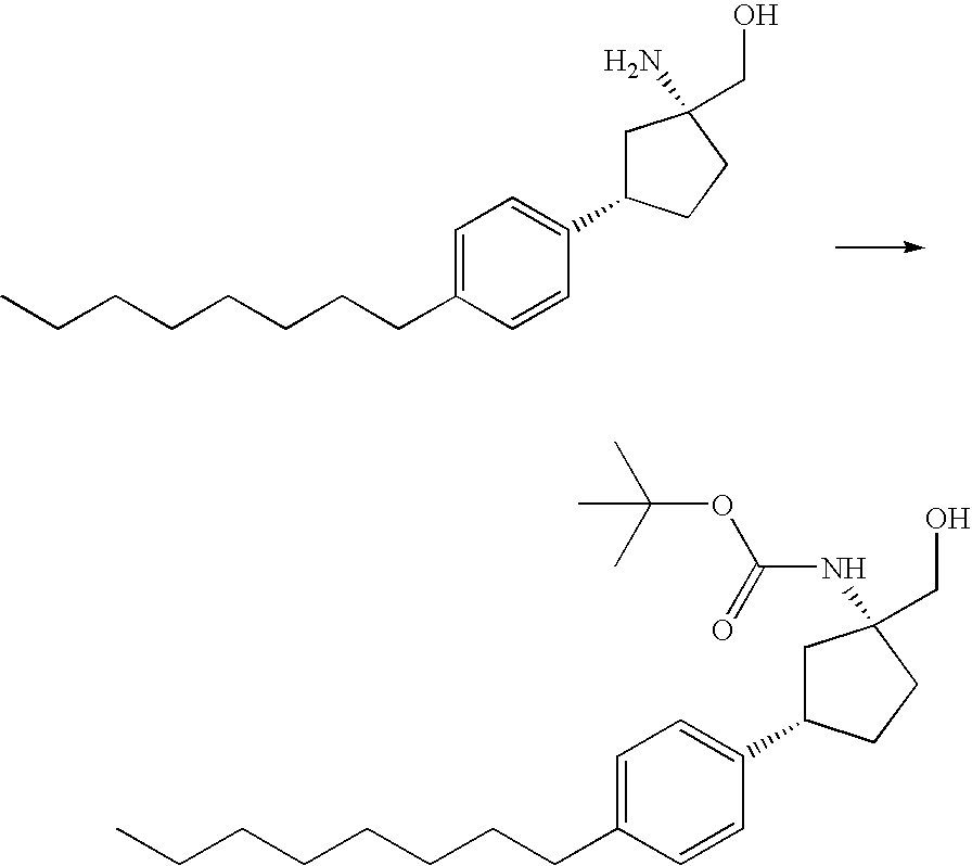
C(CCCCCCC1=CC=C(C2CC(N)(CO)CC2)C=C1)C.C(CCCCCCC1=CC=C(C2CC(NC(OC(C)(C)C)=O)(CO)CC2)C=C1)C
